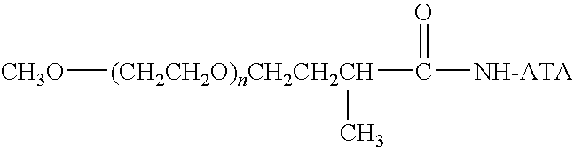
[CH3O][(CH2CH2O)nCH2CH2CH](C([NH-ATA])=O)C
